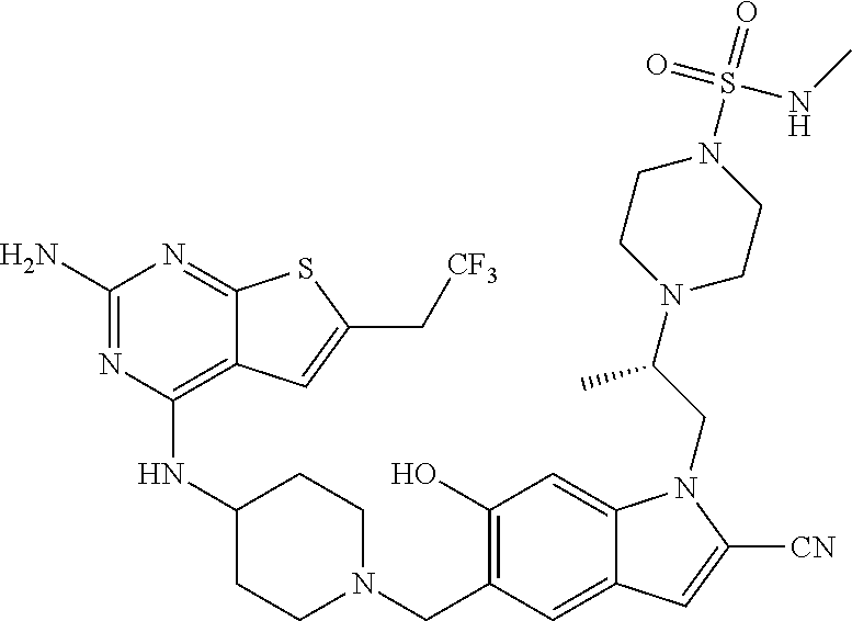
C1(O)=C(CN2CCC(NC3=C4C(=NC(N)=N3)SC(C[CF3])=C4)CC2)C=C2C(=C1)N(CC(N1CCN(S(NC)(=O)=O)CC1)C)C([CN])=C2
